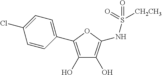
C1=CC(C2=C(O)C(O)=C(NS([CH2CH3])(=O)=O)O2)=CC=C1Cl
